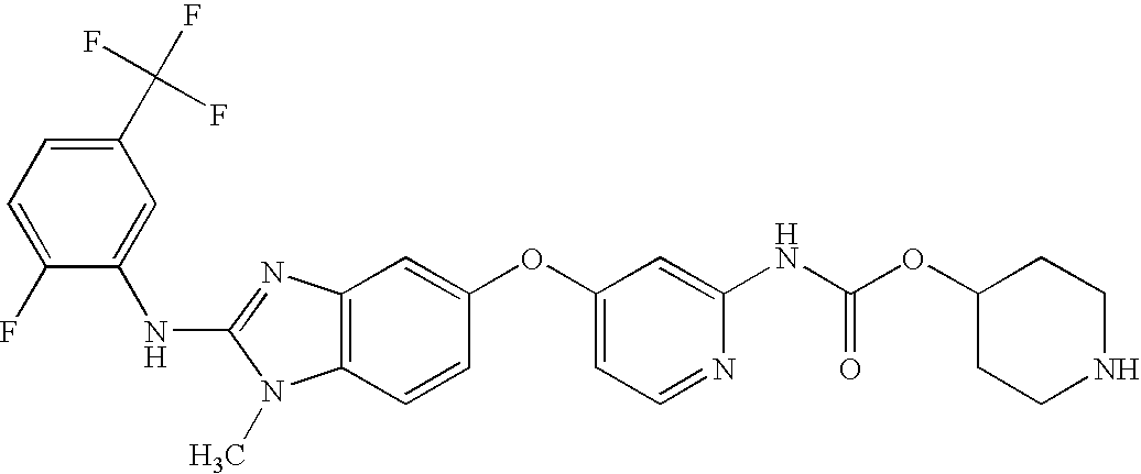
C1(C(F)(F)F)=CC=C(F)C(NC2=NC3=C(N2C)C=CC(OC2=CC=NC(NC(OC4CCNCC4)=O)=C2)=C3)=C1
